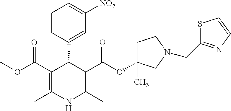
C1=CC(C2C(C(OC)=O)=C(C)NC(C)=C2C(OC2(C)CCN(CC3=NC=CS3)C2)=O)=CC([NO2])=C1
